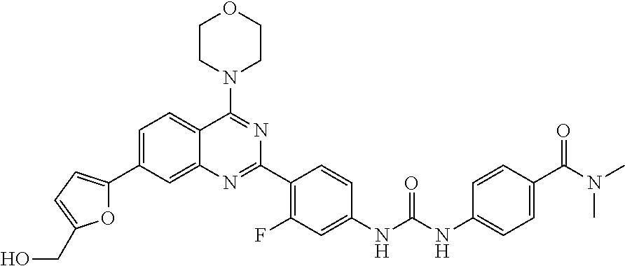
C1=C(C2=CC=C(CO)O2)C=C2C(=C1)C(N1CCOCC1)=NC(C1=C(F)C=C(NC(NC3=CC=C(C(N(C)C)=O)C=C3)=O)C=C1)=N2
